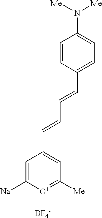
[BF4-].C1=C([Na])[O+]=C([Me])C=C1C=CC=CC1=CC=C(N([Me])[Me])C=C1
